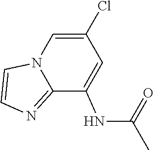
C1=CN=C2N1C=C(Cl)C=C2NC(=O)C
